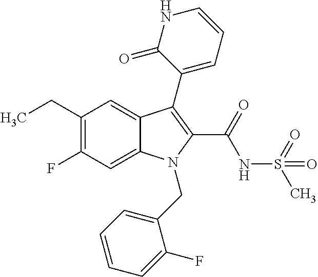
C1(CC)=C(F)C=C2C(=C1)C(C1=CC=CNC1=O)=C(C(NS(C)(=O)=O)=O)N2CC1=CC=CC=C1F
